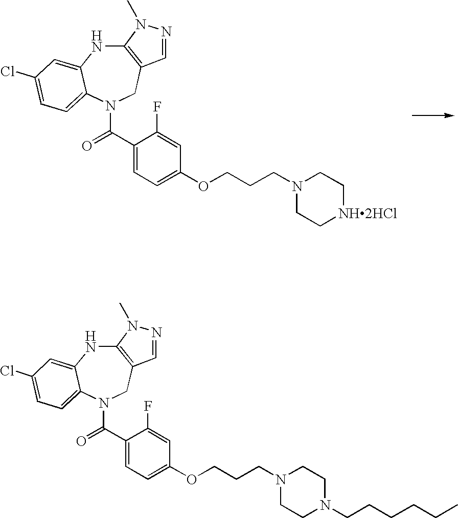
C12=C(CN(C(=O)C3=CC=C(OCCCN4CC[NH2HCl]CC4)C=C3F)C3=CC=C(Cl)C=C3N1)C=NN2C.C12=C(CN(C(=O)C3=CC=C(OCCCN4CCN(CCCCCC)CC4)C=C3F)C3=CC=C(Cl)C=C3N1)C=NN2C
